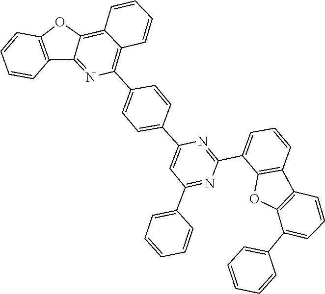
C1=CC2=C(C=C1)OC1=C3C=CC=CC3=C(C3=CC=C(C4=CC(C5=CC=CC=C5)=NC(C5=CC=CC6=C5OC5=C6C=CC=C5C5=CC=CC=C5)=N4)C=C3)N=C21
